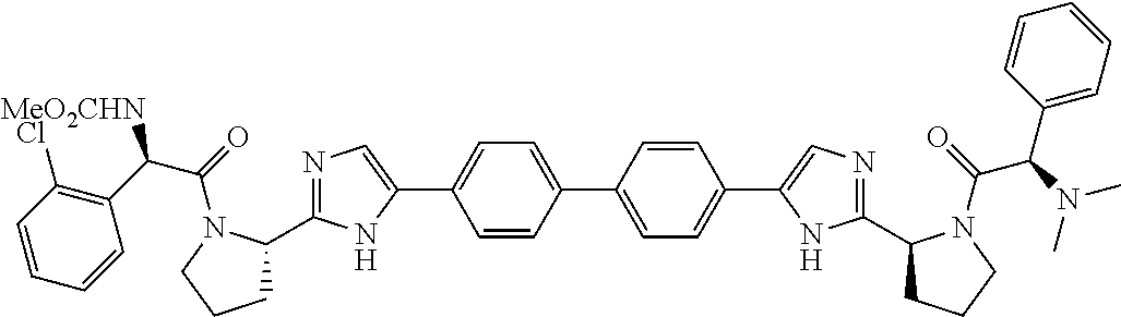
C1=CC(C2=CN=C(C3CCCN3C(=O)C(C3=C(Cl)C=CC=C3)[MeO2CHN])N2)=CC=C1C1=CC=C(C2=CN=C(C3CCCN3C(=O)C(C3=CC=CC=C3)N(C)C)N2)C=C1
